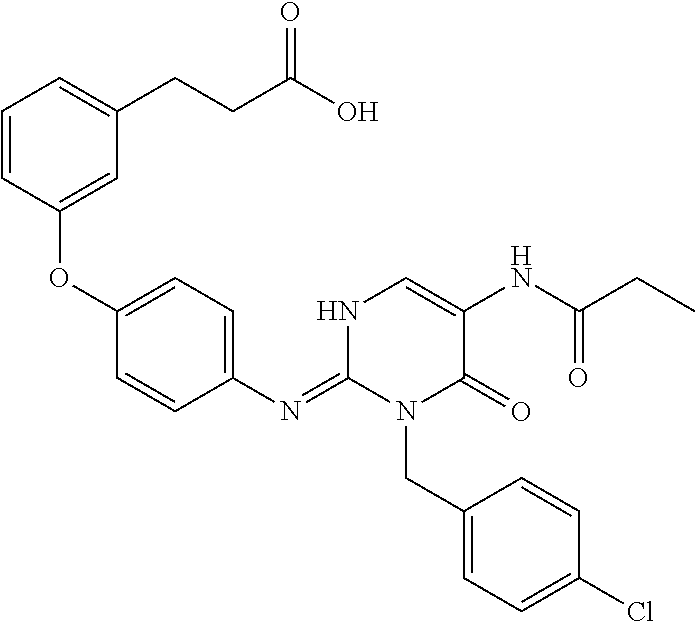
C1(OC2=CC(CCC(O)=O)=CC=C2)=CC=C(N=C2N(CC3=CC=C(Cl)C=C3)C(=O)C(NC(CC)=O)=CN2)C=C1
